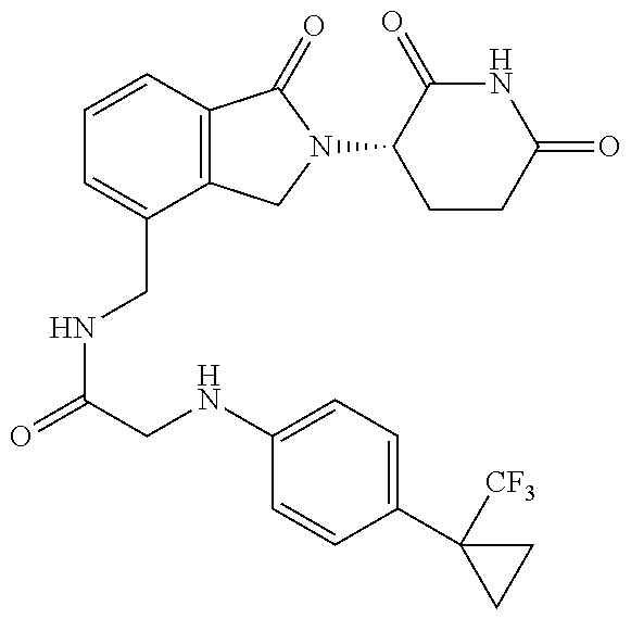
C1=CC2=C(C(CNC(=O)CNC3=CC=C(C4([CF3])CC4)C=C3)=C1)CN(C1CCC(=O)NC1=O)C2=O
